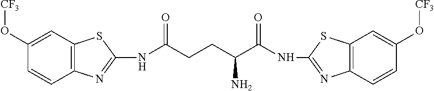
C12=C(C=C(O[CF3])C=C1)SC(NC(CCC(C(NC1=NC3=C(C=C(O[CF3])C=C3)S1)=O)N)=O)=N2
